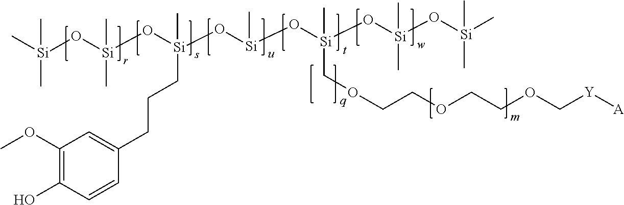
C1=CC(O)=C(OC)C=C1CCC[Si](O[Si](C)O[Si](C)(COCCOCCOC[Y][A])O[Si](C)(C)O[Si](C)(C)C)(C)O[Si](O[Si](C)(C)C)(C)C
